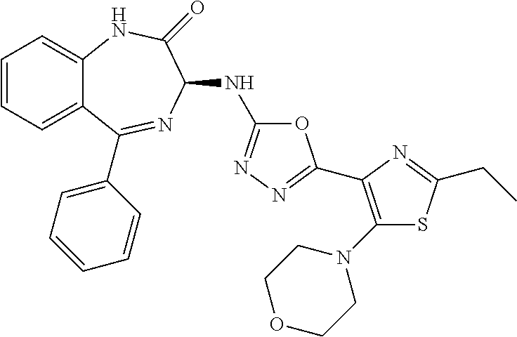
C1=CC=C2C(=C1)NC(=O)C(NC1=NN=C(C3=C(N4CCOCC4)SC(CC)=N3)O1)N=C2C1=CC=CC=C1
